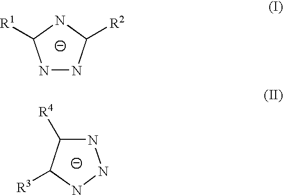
N1NC([R2])NC1[R1].C1([R4])NNNC1[R3]
